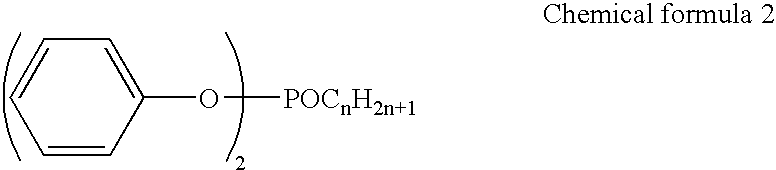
C1(O[POCnH2n+1])=CC=CC=C1
